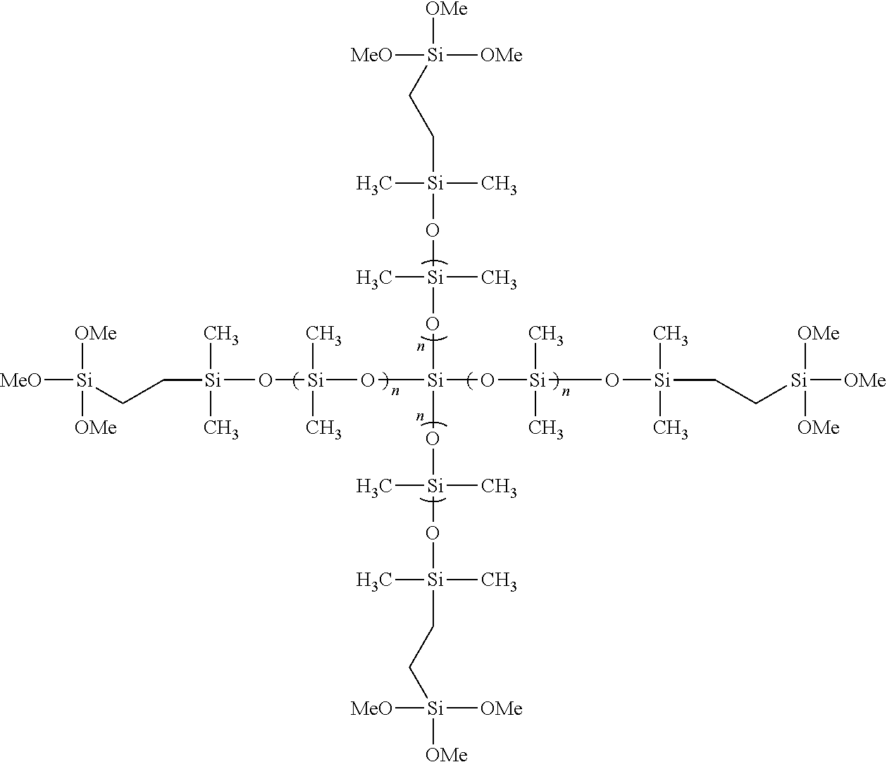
[Si]([MeO])(CC[Si](C)(C)O[Si](O[Si](O[Si](O[Si](CC[Si]([OMe])([OMe])[OMe])(C)C)(C)C)(O[Si](O[Si](C)(C)CC[Si]([OMe])([OMe])[MeO])(C)C)O[Si](O[Si](C)(C)CC[Si]([MeO])([OMe])[OMe])(C)C)(C)C)([OMe])[OMe]
